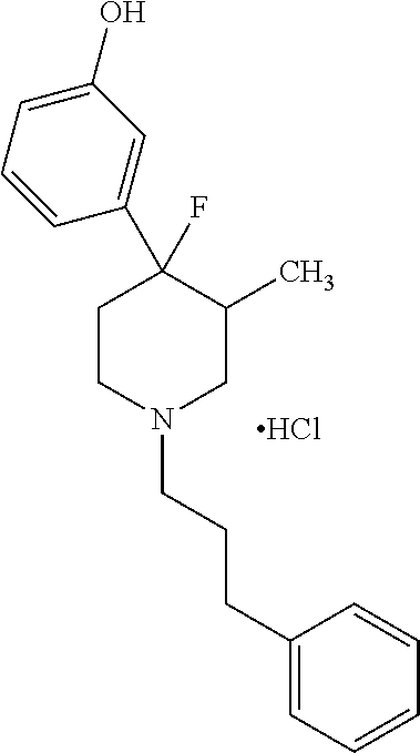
Cl.C1(F)(C2=CC(O)=CC=C2)CCN(CCCC2=CC=CC=C2)CC1C
